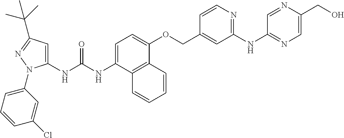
N(C(NC1=CC(C(C)(C)C)=NN1C1=CC=CC(Cl)=C1)=O)C1=CC=C(OCC2=CC(NC3=NC=C(CO)N=C3)=NC=C2)C2=C1C=CC=C2
